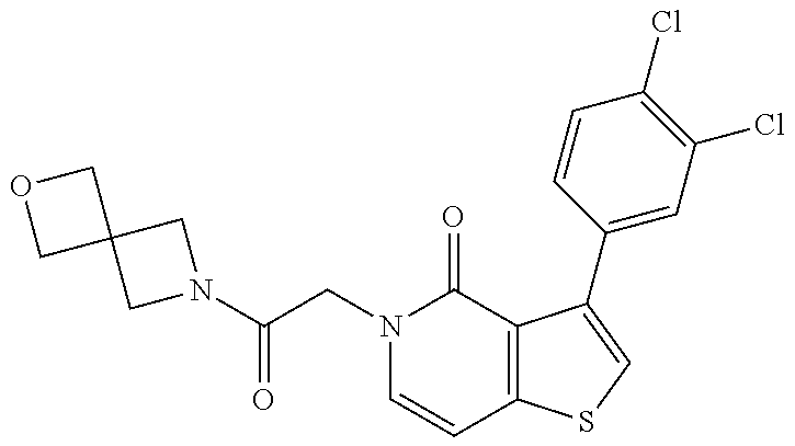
C(CN1C=CC2=C(C1=O)C(C1=CC(Cl)=C(Cl)C=C1)=CS2)(=O)N1CC2(C1)COC2
